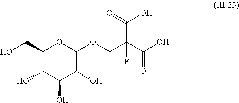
C1(CO)C(O)C(O)C(O)C(OCC(C(O)=O)(C(=O)O)F)O1
